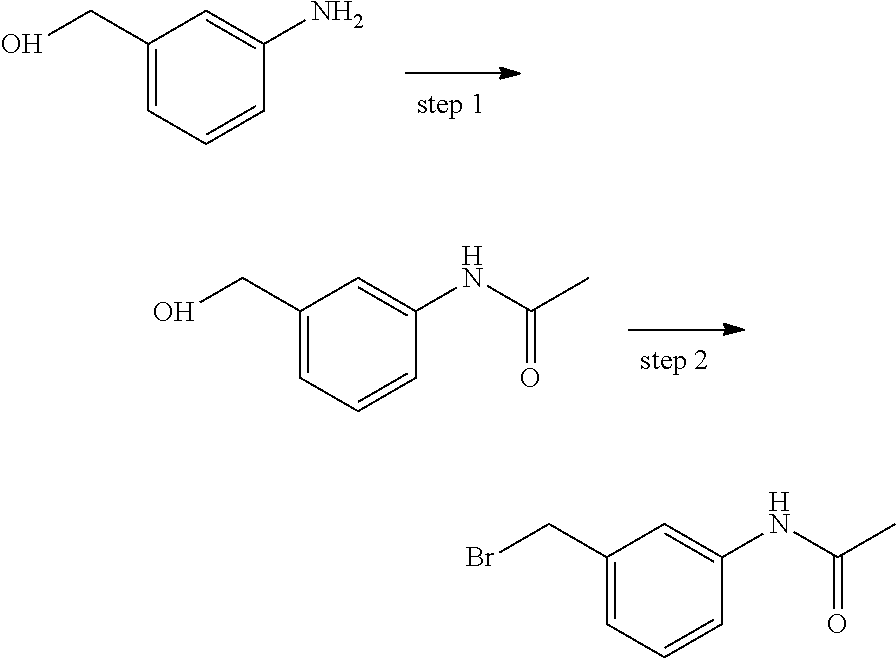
C1(CO)=CC=CC(NC(C)=O)=C1.C1(CBr)=CC=CC(NC(C)=O)=C1.C1(CO)=CC=CC(N)=C1
